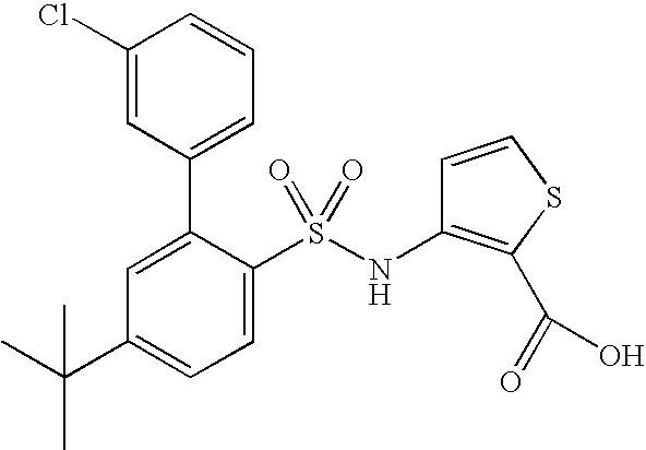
C1=C(C2=CC=CC(Cl)=C2)C(S(NC2=C(C(=O)O)SC=C2)(=O)=O)=CC=C1C(C)(C)C
